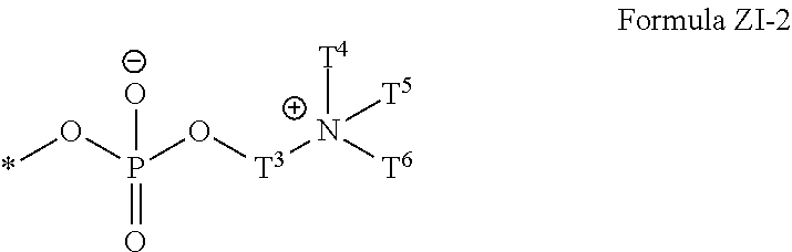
*OP(O[T3][N+]([T6])([T5])[T4])([O-])=O
